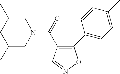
C1C(C)CN(C(=O)C2=C(C3=CC=C(C)C=C3)ON=C2)CC1C
